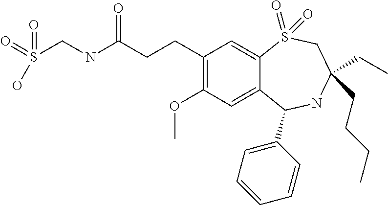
C1(CCC(NCS(=O)(=O)O)=O)=C(OC)C=C2C(=C1)S(=O)(=O)CC(CC)(CCCC)NC2C1=CC=CC=C1
